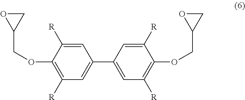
C1=C([R])C(OCC2CO2)=C([R])C=C1C1=CC([R])=C(OCC2CO2)C([R])=C1
